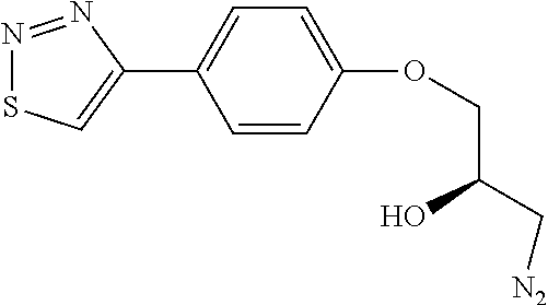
C1=CC(OCC(C[N2])O)=CC=C1C1=CSN=N1
